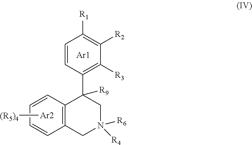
C1=CC=CC2=C1CN([R6])([R4])CC2(C1=C([R3])C([R2])=C([R1])C=C1)[R9].[Ar2][(R5)4].[Ar1]
